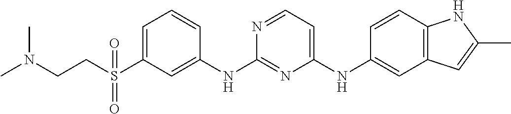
C1(S(CCN(C)C)(=O)=O)=CC=CC(NC2=NC(NC3=CC4=C(C=C3)NC(C)=C4)=CC=N2)=C1
